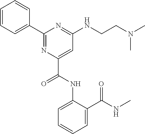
C1=CC(C2=NC(C(NC3=CC=CC=C3C(=O)NC)=O)=CC(NCCN(C)C)=N2)=CC=C1
